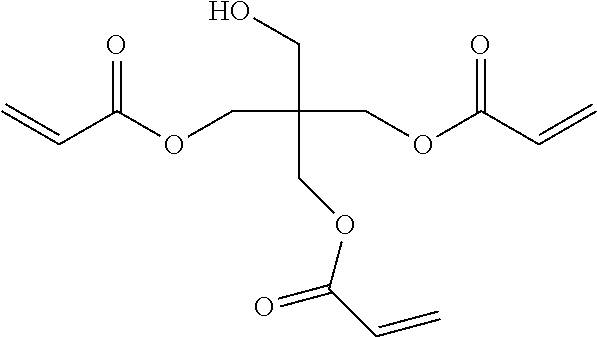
C=CC(=O)OCC(COC(=O)C=C)(CO)COC(=O)C=C
